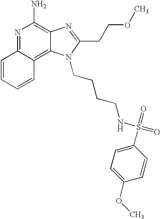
N1=C2C(=C3C(=C1N)N=C(CCOC)N3CCCCNS(=O)(=O)C1=CC=C(OC)C=C1)C=CC=C2
